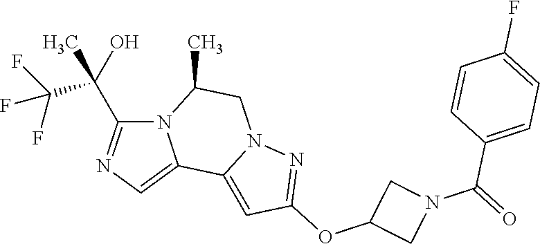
N12C(C(C(F)(F)F)(O)C)=NC=C1C1=CC(OC3CN(C(=O)C4=CC=C(F)C=C4)C3)=NN1CC2C
